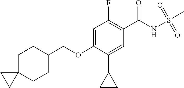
C1=C(OCC2CCC3(CC2)CC3)C(C2CC2)=CC(C(NS(=O)(=O)C)=O)=C1F
